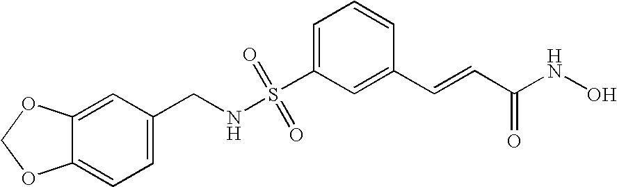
S(C1=CC=CC(C=CC(NO)=O)=C1)(NCC1=CC=C2C(=C1)OCO2)(=O)=O
